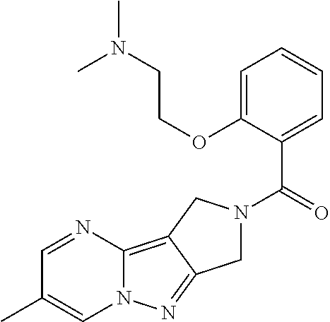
C1=NC2=C3C(=NN2C=C1C)CN(C(=O)C1=CC=CC=C1OCCN(C)C)C3
